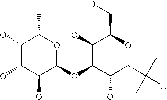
C1(O)C(O)C(O)C(OC(C(CC(O)(C)C)O)C(C(O)CO)O)OC1C
